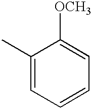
C1(C)=CC=CC=C1[OCH3]
